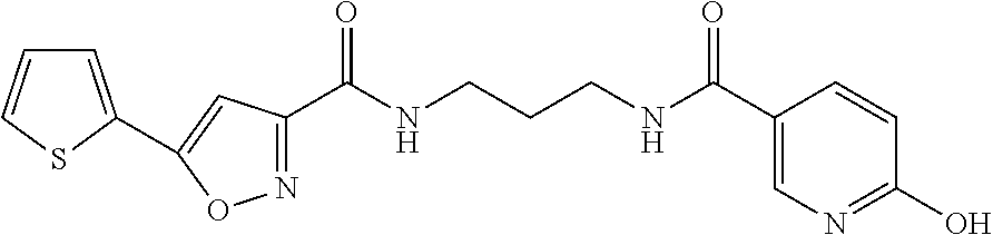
N1=C(C(NCCCNC(C2=CN=C(O)C=C2)=O)=O)C=C(C2=CC=CS2)O1
